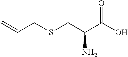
C=CCSCC(C(O)=O)N
